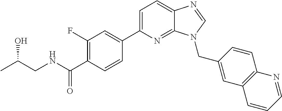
C1(C2=CC=C3C(=N2)N(CC2=CC4=C(C=C2)N=CC=C4)C=N3)=CC(F)=C(C(NCC(C)O)=O)C=C1
